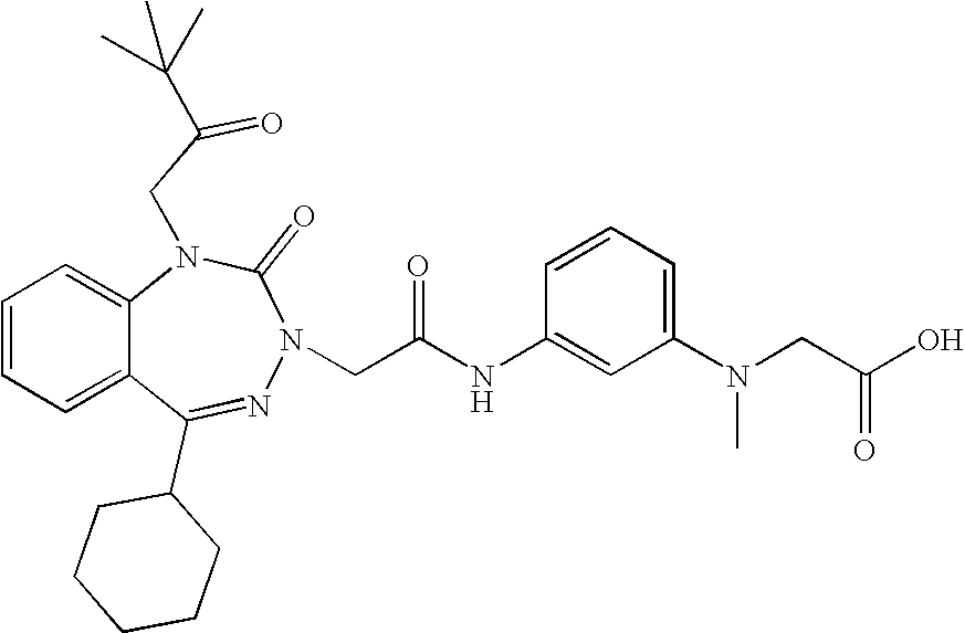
C1=CC=C2C(=C1)N(CC(=O)C(C)(C)C)C(=O)N(CC(NC1=CC(N(CC(O)=O)C)=CC=C1)=O)N=C2C1CCCCC1
